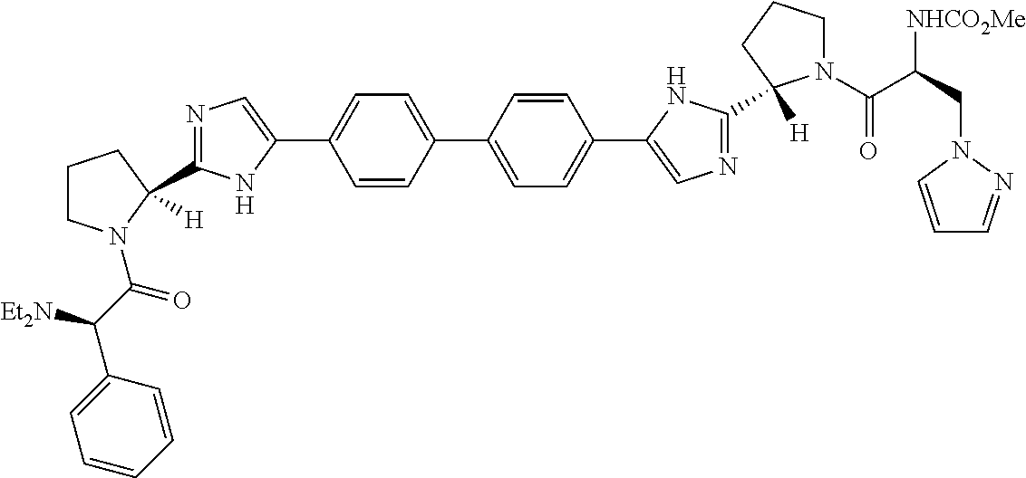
C1=CC(C2=CC=C(C3=CN=C(C4([H])N(C(C(CN5C=CC=N5)[NHCO2Me])=O)CCC4)N3)C=C2)=CC=C1C1=CN=C(C2([H])CCCN2C(C(C2=CC=CC=C2)[Et2N])=O)N1
